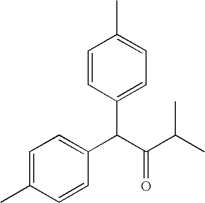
C1=CC(C(C2=CC=C(C)C=C2)C(C(C)C)=O)=CC=C1C
